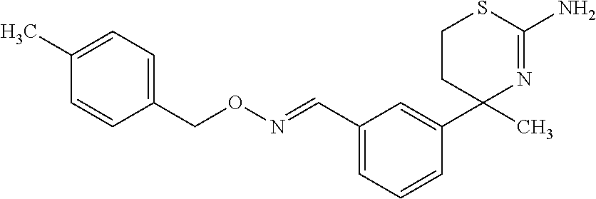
C1(CON=CC2=CC=CC(C3(C)N=C(N)SCC3)=C2)=CC=C(C)C=C1
